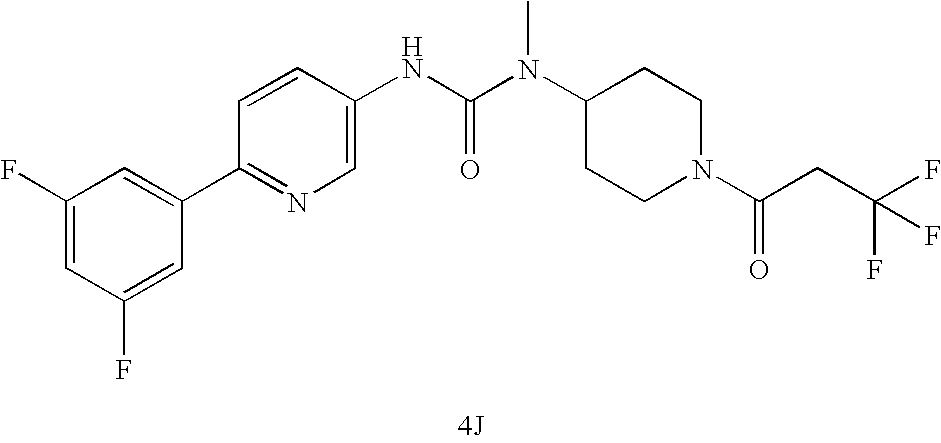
[4J].C1(C2=CC(F)=CC(F)=C2)=NC=C(NC(N(C2CCN(C(=O)CC(F)(F)F)CC2)C)=O)C=C1
